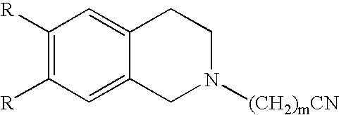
C1([R])=C([R])C=C2C(=C1)CCN([(CH2)mCN])C2
